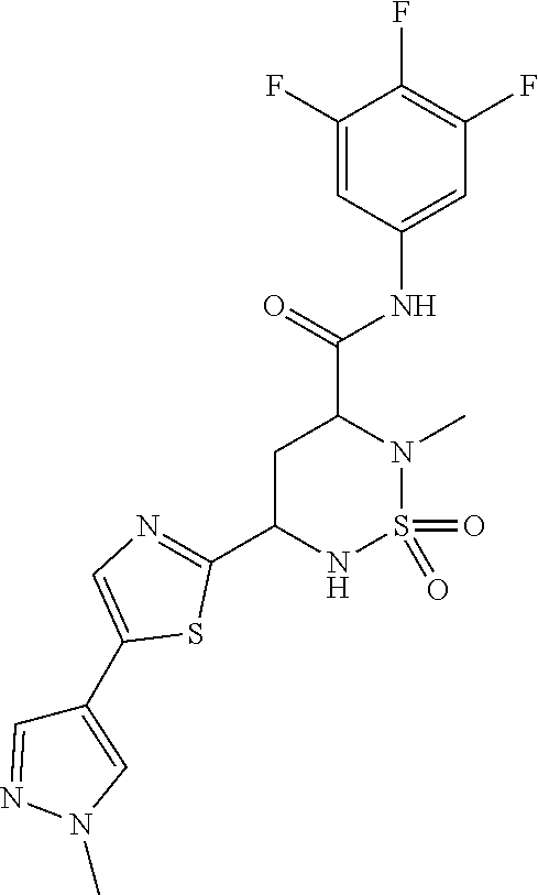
C1C(C2=NC=C(C3=CN(C)N=C3)S2)NS(=O)(=O)N(C)C1C(NC1=CC(F)=C(F)C(F)=C1)=O
